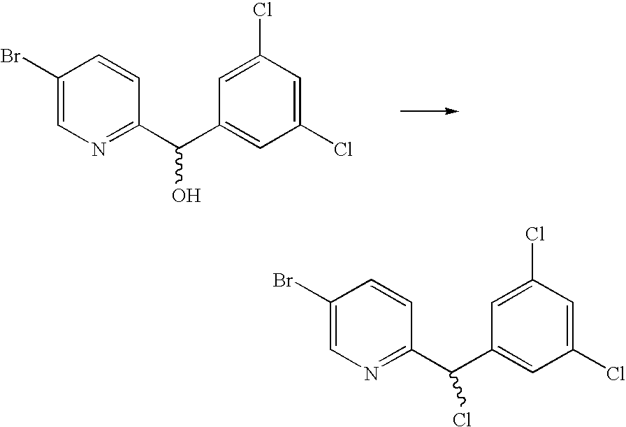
C1(Br)=CN=C(C(C2=CC(Cl)=CC(Cl)=C2)O)C=C1.C1(Br)=CN=C(C(C2=CC(Cl)=CC(Cl)=C2)Cl)C=C1
